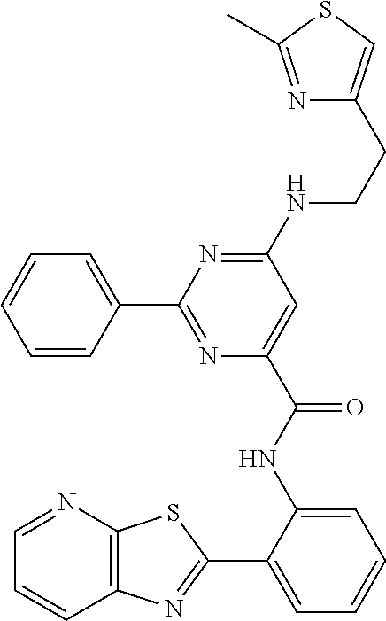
N(C1=NC(C2=CC=CC=C2)=NC(C(NC2=CC=CC=C2C2=NC3=C(N=CC=C3)S2)=O)=C1)CCC1=CSC(C)=N1
